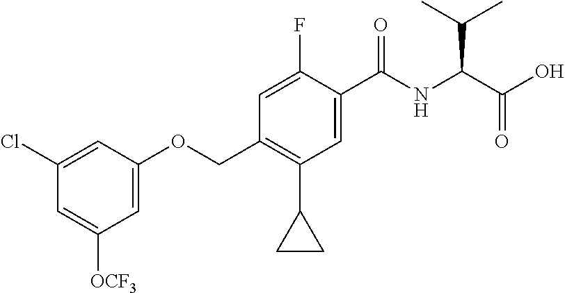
C1=C([OCF3])C=C(OCC2=C(C3CC3)C=C(C(NC(C(O)=O)C(C)C)=O)C(F)=C2)C=C1Cl
